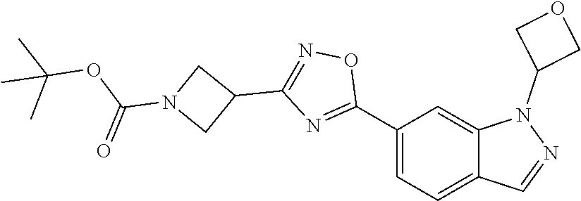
C1(C2=NC(C3CN(C(=O)OC(C)(C)C)C3)=NO2)=CC=C2C(=C1)N(C1COC1)N=C2
